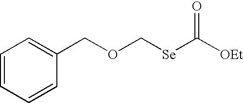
C1=CC=CC(COC[Se]C([OEt])=O)=C1
